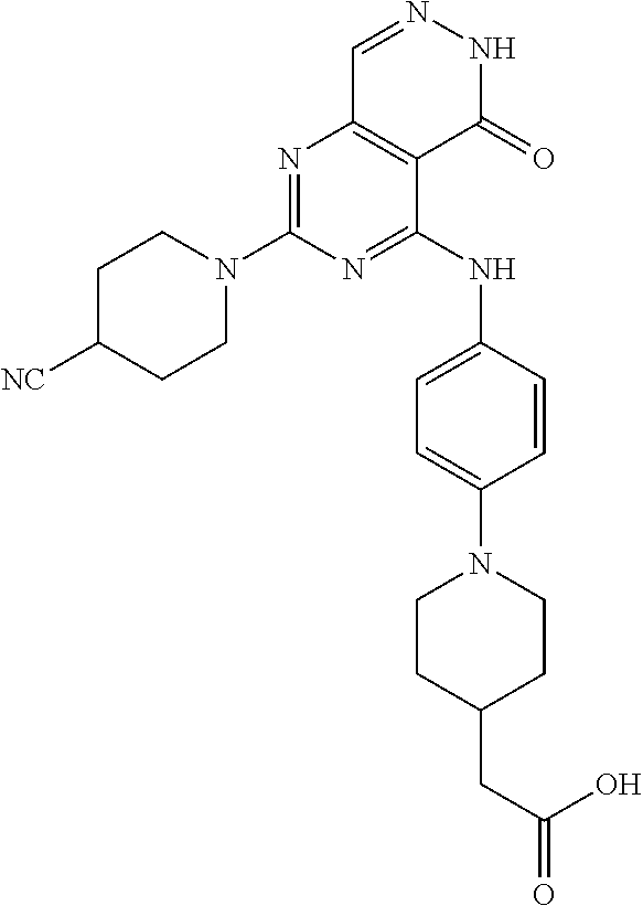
N1=C(N2CCC([NC])CC2)N=C(NC2=CC=C(N3CCC(CC(O)=O)CC3)C=C2)C2=C1C=NNC2=O
